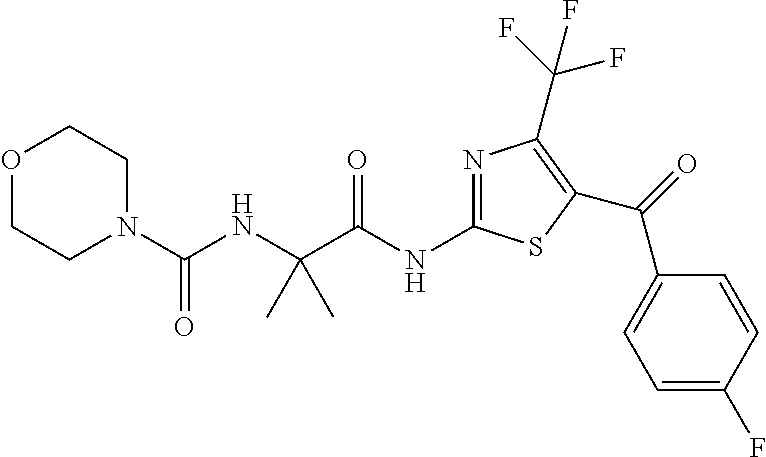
N(C(C(NC(N1CCOCC1)=O)(C)C)=O)C1=NC(C(F)(F)F)=C(C(C2=CC=C(F)C=C2)=O)S1
